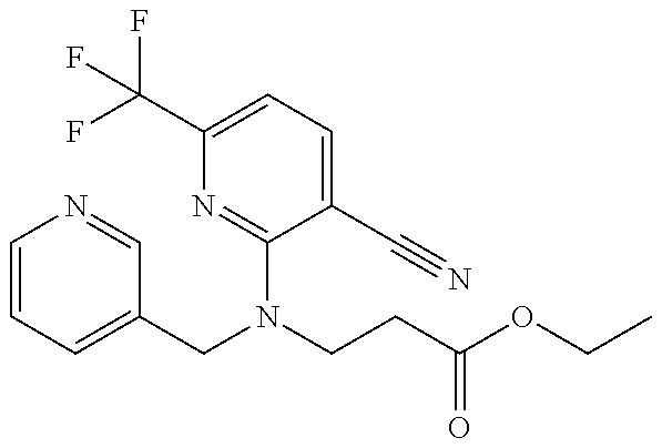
C1(C(F)(F)F)=CC=C(C#N)C(N(CC2=CC=CN=C2)CCC(=O)OCC)=N1
